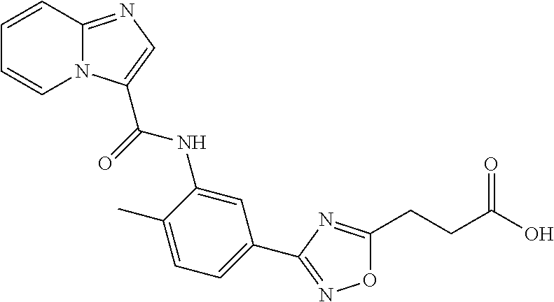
N12C(=NC=C1C(=O)NC1=CC(C3=NOC(CCC(O)=O)=N3)=CC=C1C)C=CC=C2
